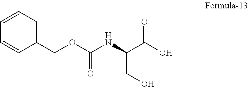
C1=CC=C(COC(NC(C(O)=O)CO)=O)C=C1
